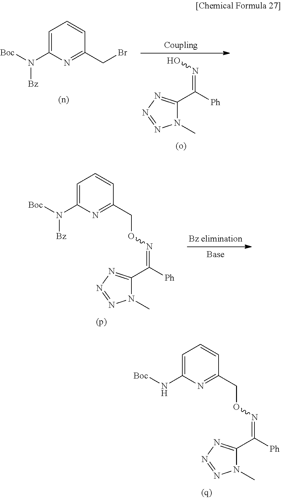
N1(C)C(C([Ph])=NO)=NN=N1.C1=C(N([Boc])[Bz])N=C(CBr)C=C1.C1=C(N([Boc])[Bz])N=C(CON=C(C2=NN=NN2C)[Ph])C=C1.C1=C(N[Boc])N=C(CON=C(C2=NN=NN2C)[Ph])C=C1
